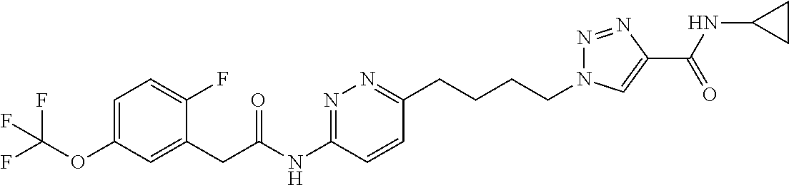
C1=C(OC(F)(F)F)C=C(CC(NC2=NN=C(CCCCN3N=NC(C(NC4CC4)=O)=C3)C=C2)=O)C(F)=C1
